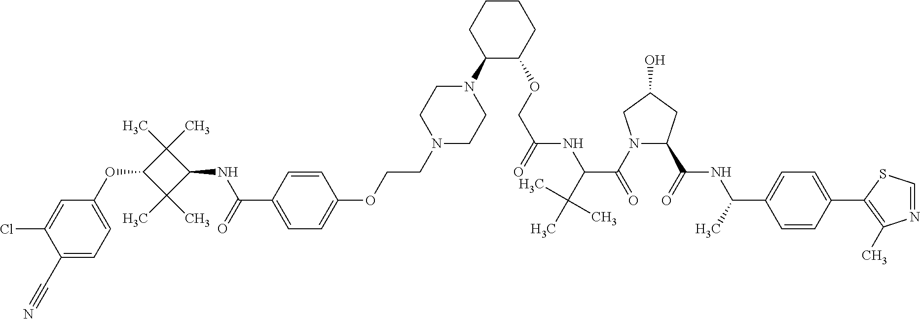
O(C1C(C)(C)C(NC(C2=CC=C(OCCN3CCN(C4C(OCC(=O)NC(C(N5C(C(NC(C)C6=CC=C(C7=C(C)N=CS7)C=C6)=O)CC(O)C5)=O)C(C)(C)C)CCCC4)CC3)C=C2)=O)C1(C)C)C1=CC=C(C#N)C(Cl)=C1
